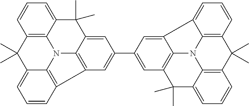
C12=CC(C3=CC4=C5C(=C3)C(C)(C)C3=CC=CC6=C3N5C3=C4C=CC=C3C6(C)C)=CC3=C1N1C4=C(C=CC=C24)C(C)(C)C2=C1C(=CC=C2)C3(C)C
